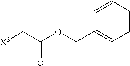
C1=CC=CC(COC(C[X3])=O)=C1
